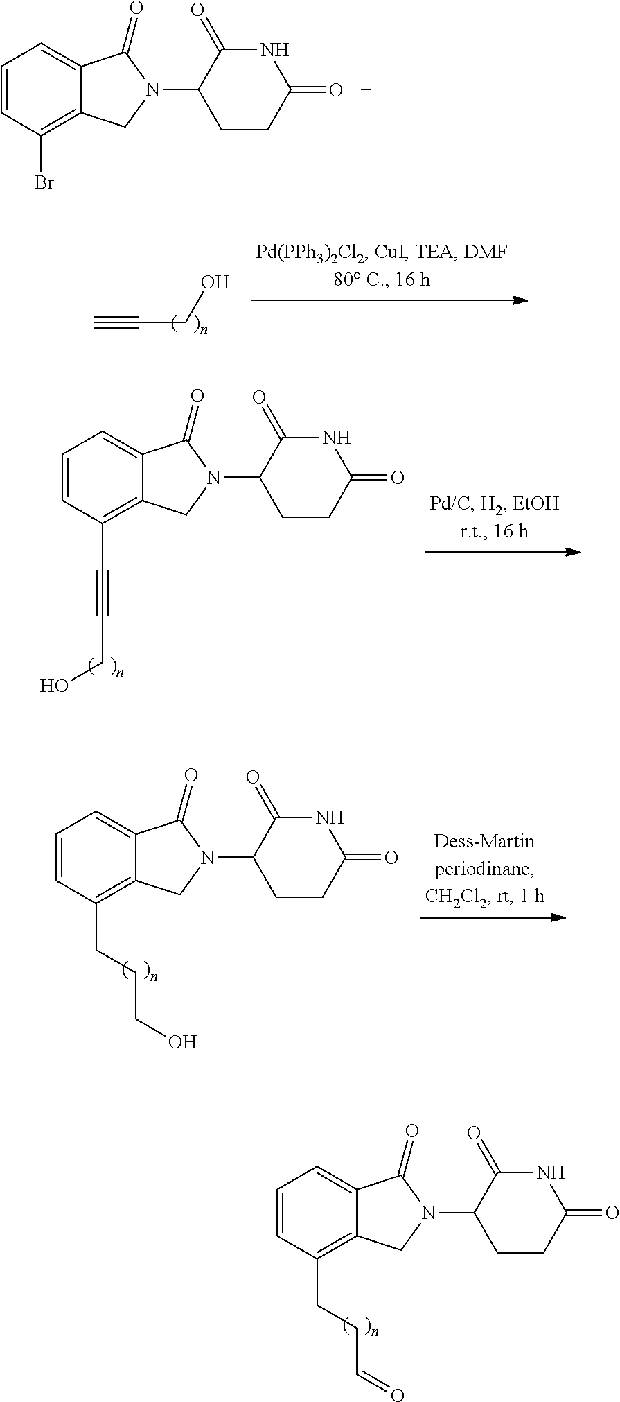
C#CCO.C1=CC(C#CCO)=C2C(=C1)C(=O)N(C1CCC(=O)NC1=O)C2.C1=CC(CCCO)=C2C(=C1)C(=O)N(C1CCC(=O)NC1=O)C2.C1=CC(CCC=O)=C2C(=C1)C(=O)N(C1CCC(=O)NC1=O)C2.C1=CC(Br)=C2C(=C1)C(=O)N(C1CCC(=O)NC1=O)C2
